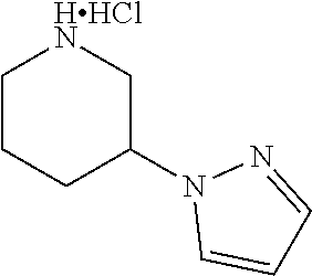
C1CCC(N2C=CC=N2)C[HHClN]1
